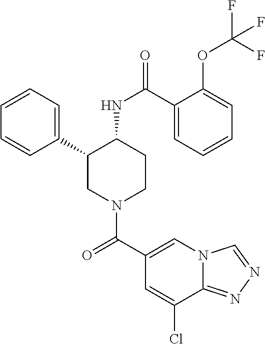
C1=CC=C(C2CN(C(C3=CN4C(=NN=C4)C(Cl)=C3)=O)CCC2NC(=O)C2=CC=CC=C2OC(F)(F)F)C=C1
